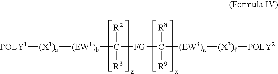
C([FG]C([(EW3)e][(X3)f][POLY2])([R8])[R9])([(EW1)b][(X1)a][POLY1])([R2])[R3]
